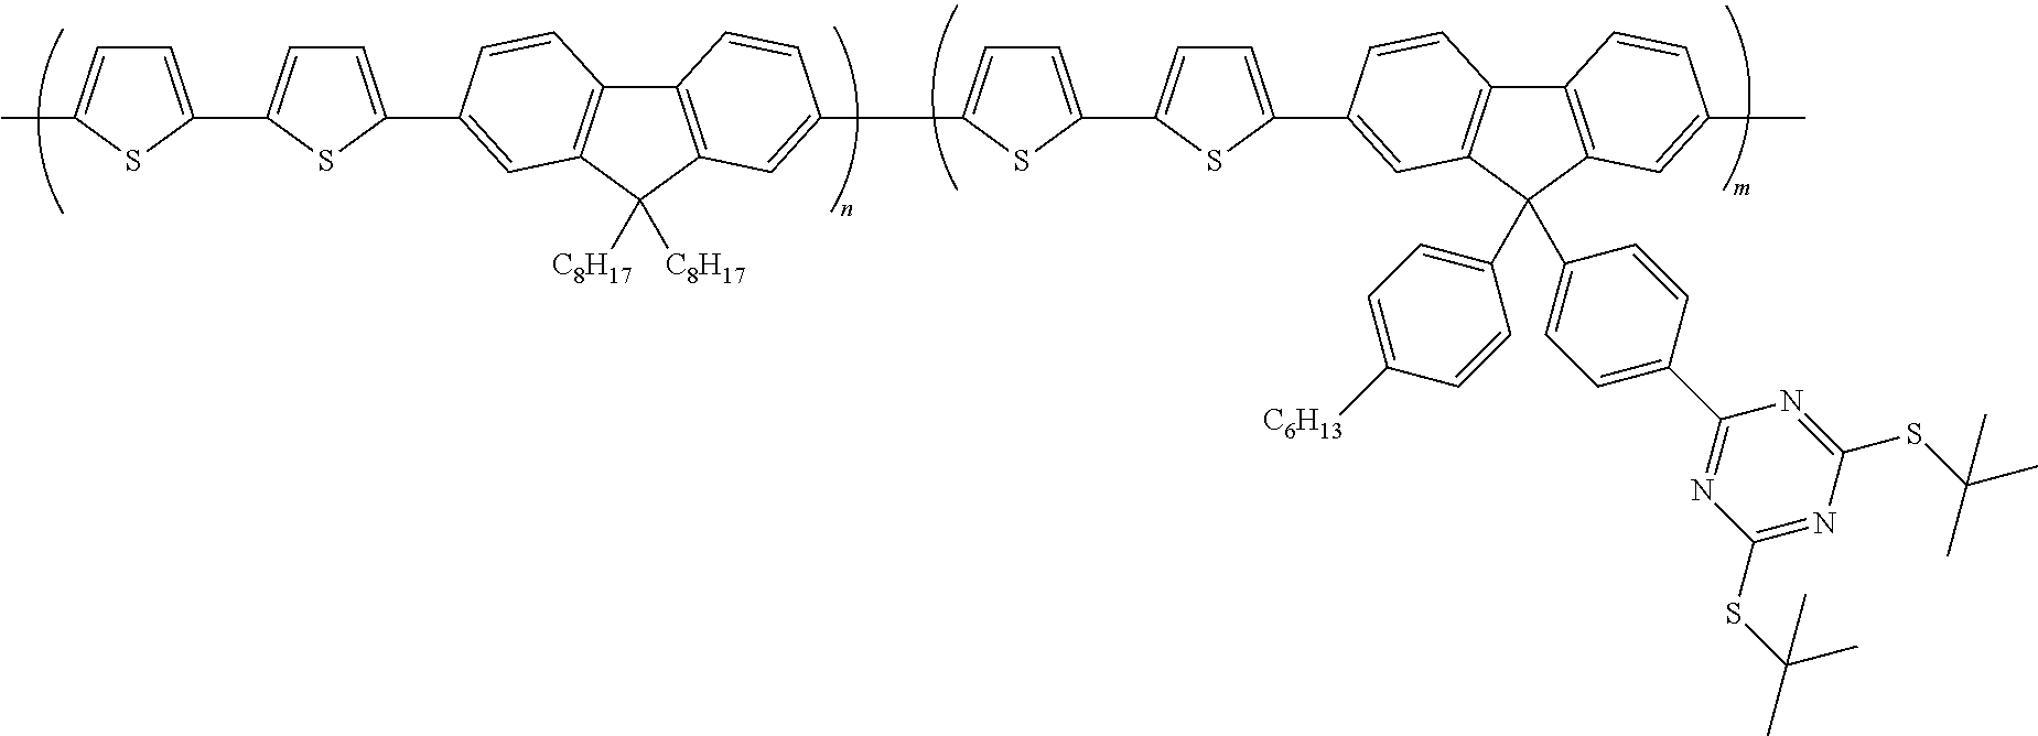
C1=C(C2=CC3=C(C4=C(C3([C8H17])[C8H17])C=C(C3=CC=C(C5=CC=C(C6=CC7=C(C8=C(C7(C7=CC=C([C6H13])C=C7)C7=CC=C(C9=NC(SC(C)(C)C)=NC(SC(C)(C)C)=N9)C=C7)C=C(C)C=C8)C=C6)S5)S3)C=C4)C=C2)SC(C2=CC=C(C)S2)=C1
